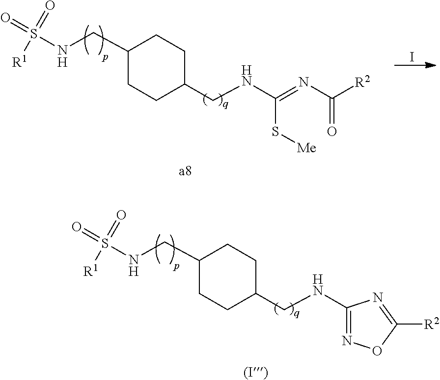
I.C1(CNS(=O)(=O)[R1])CCC(CNC(=NC(=O)[R2])S[Me])CC1.C1(CNS(=O)(=O)[R1])CCC(CNC2=NOC([R2])=N2)CC1
